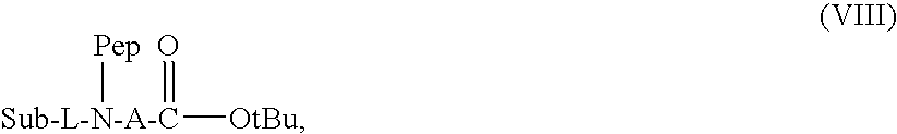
[Sub-L-N-A-C]([Pep])([OtBu])=O
